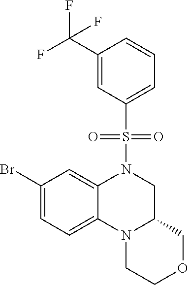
C1(Br)=CC=C2C(=C1)N(S(=O)(=O)C1=CC=CC(C(F)(F)F)=C1)CC1N2CCOC1
